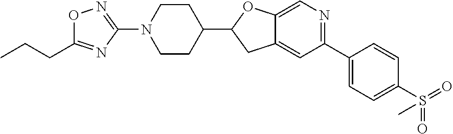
C12=CC(C3=CC=C(S(=O)(=O)C)C=C3)=NC=C1OC(C1CCN(C3=NOC(CCC)=N3)CC1)C2
